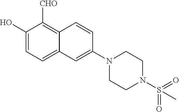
C1(O)=CC=C2C(=C1[CHO])C=CC(N1CCN(S(=O)(=O)C)CC1)=C2
